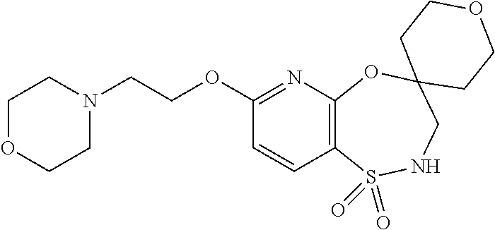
C1OCCN(CCOC2=NC3=C(C=C2)S(=O)(=O)NCC2(O3)CCOCC2)C1
